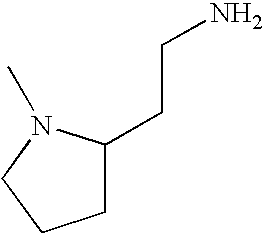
C1C(CCN)N(C)CC1
